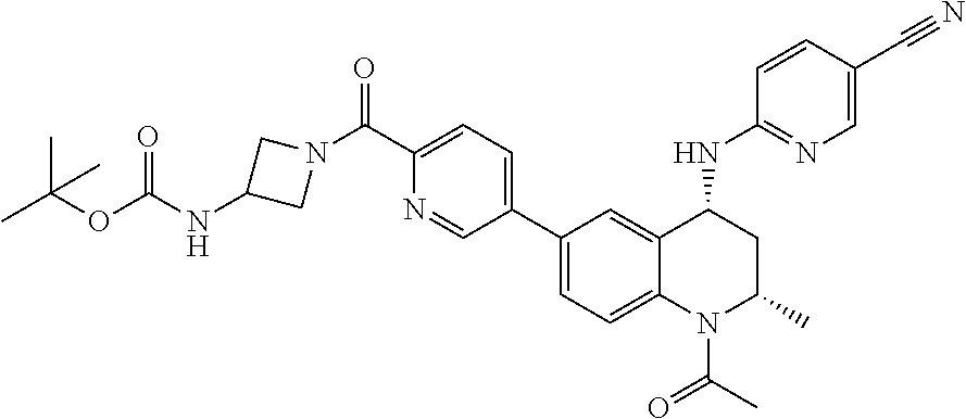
C1(C2=CC=C3C(=C2)C(NC2=NC=C(C#N)C=C2)CC(C)N3C(=O)C)=CC=C(C(N2CC(NC(=O)OC(C)(C)C)C2)=O)N=C1
